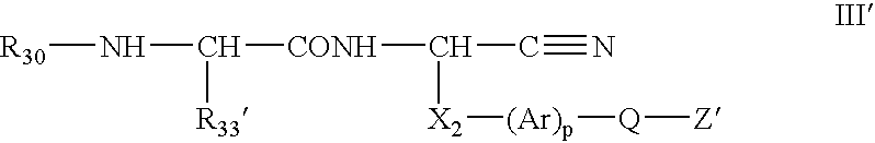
[R30]NC([CONH]C(C#N)[X2][(Ar)p][Q][Z])[R33]
